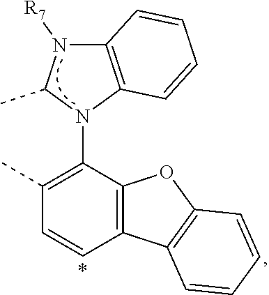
C12=C(N(C3=C(C)C=CC4=C3OC3=C4C=CC=C3)C(C)N1[R7])C=CC=C2
